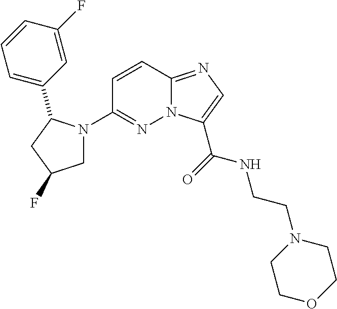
N12C(=NC=C1C(=O)NCCN1CCOCC1)C=CC(N1CC(F)CC1C1=CC=CC(F)=C1)=N2
